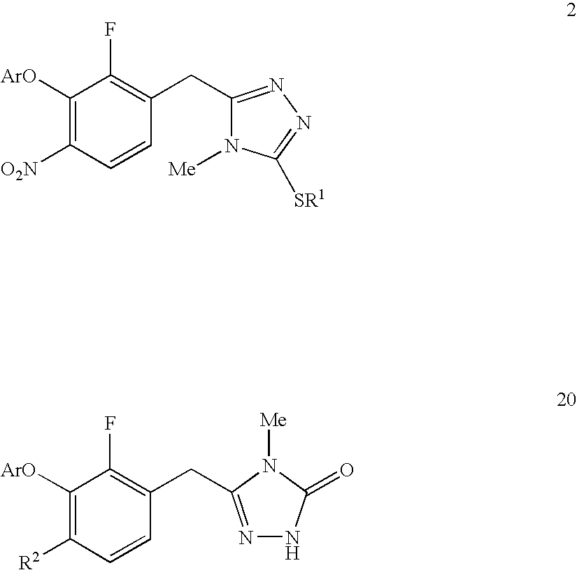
C1([ArO])=C([O2N])C=CC(CC2=NN=C([SR1])N2[Me])=C1F.C1([ArO])=C([R2])C=CC(CC2=NNC(=O)N2[Me])=C1F
